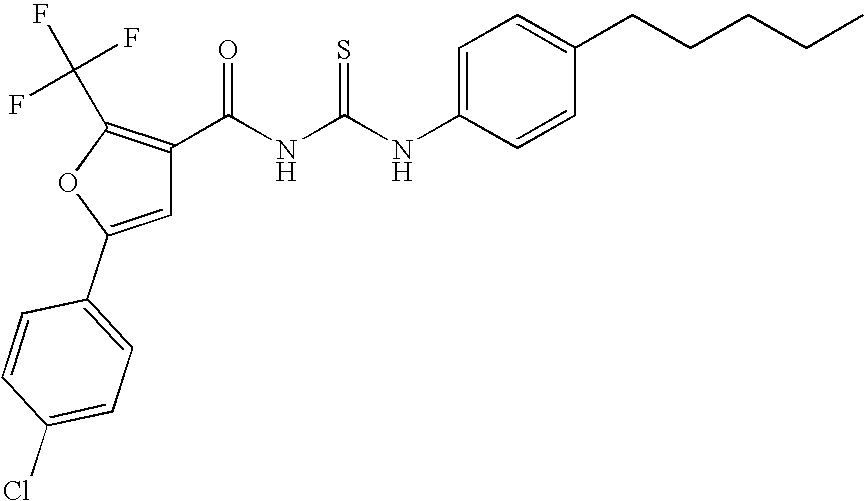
C1=C(NC(NC(=O)C2=C(C(F)(F)F)OC(C3=CC=C(Cl)C=C3)=C2)=S)C=CC(CCCCC)=C1
